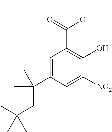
C1=C(C(C)(C)CC(C)(C)C)C=C([NO2])C(O)=C1C(=O)OC
